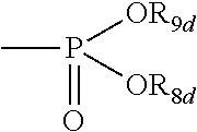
CP(=O)([OR9d])[OR8d]
